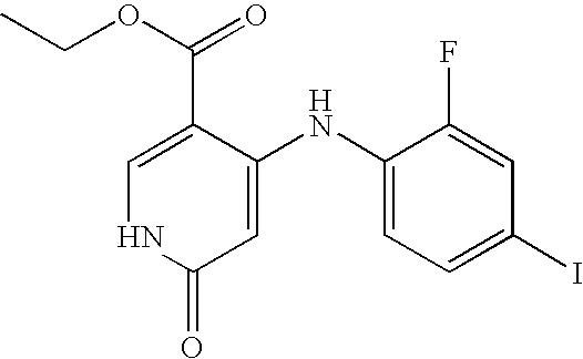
C1=C(C(OCC)=O)C(NC2=CC=C(I)C=C2F)=CC(=O)N1
